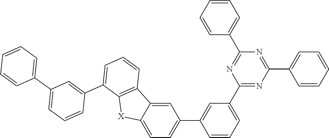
C1(C2=CC=CC(C3=CC=C4C(=C3)C3=C([X]4)C(C4=CC(C5=CC=CC=C5)=CC=C4)=CC=C3)=C2)=NC(C2=CC=CC=C2)=NC(C2=CC=CC=C2)=N1
